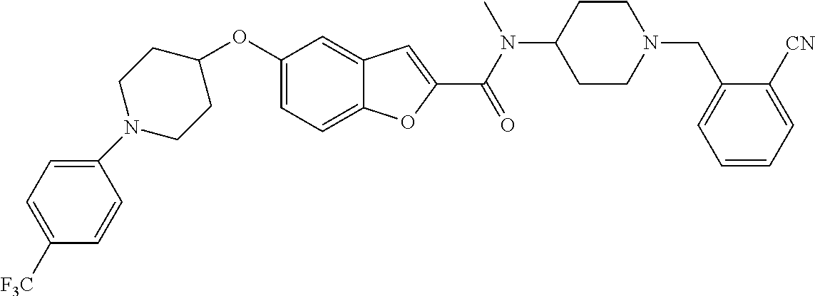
C1=C2C(=CC(OC3CCN(C4=CC=C([F3C])C=C4)CC3)=C1)C=C(C(=O)N(C1CCN(CC3=CC=CC=C3[CN])CC1)C)O2
